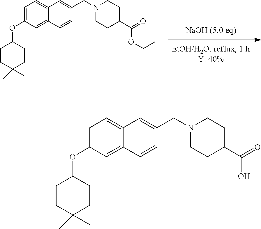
C1=C(OC2CCC(C)(C)CC2)C=C2C(=C1)C=C(CN1CCC(C(=O)OCC)CC1)C=C2.C1=C(OC2CCC(C)(C)CC2)C=C2C(=C1)C=C(CN1CCC(C(=O)O)CC1)C=C2
